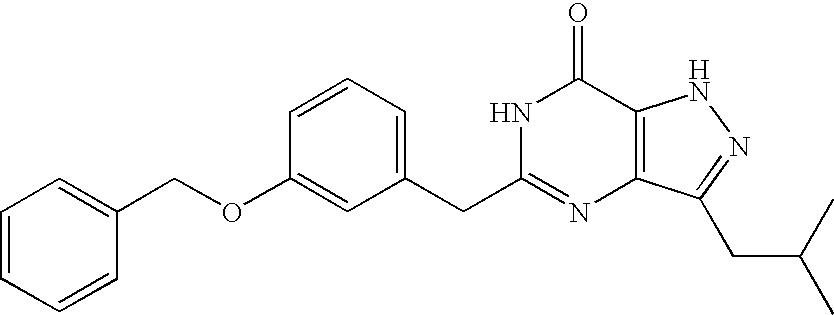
C1=C(CC2=NC3=C(C(=O)N2)NN=C3CC(C)C)C=C(OCC2=CC=CC=C2)C=C1
